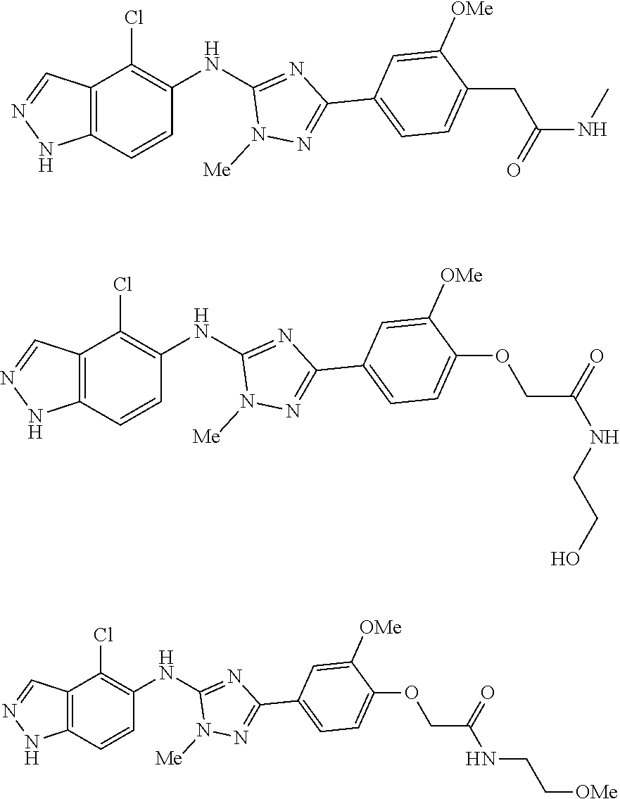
C12=C(C=CC(NC3=NC(C4=CC=C(CC(NC)=O)C([OMe])=C4)=NN3[Me])=C1Cl)NN=C2.C12=C(C=CC(NC3=NC(C4=CC=C(OCC(=O)NCCO)C([OMe])=C4)=NN3[Me])=C1Cl)NN=C2.C12=C(C=CC(NC3=NC(C4=CC=C(OCC(=O)NCC[OMe])C([OMe])=C4)=NN3[Me])=C1Cl)NN=C2
